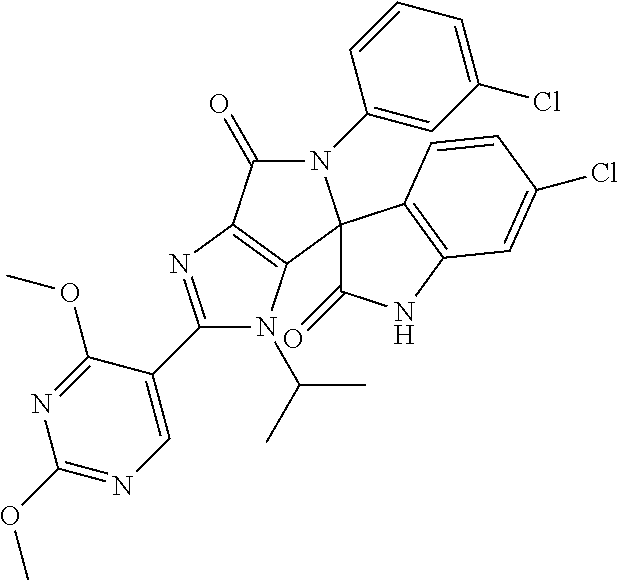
C1(C2=CN=C(OC)N=C2OC)=NC2=C(N1C(C)C)C1(N(C3=CC(Cl)=CC=C3)C2=O)C(=O)NC2=C1C=CC(Cl)=C2
